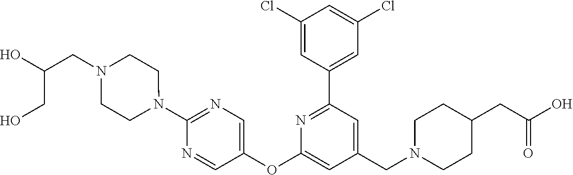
C1(Cl)=CC(C2=NC(OC3=CN=C(N4CCN(CC(O)CO)CC4)N=C3)=CC(CN3CCC(CC(O)=O)CC3)=C2)=CC(Cl)=C1
